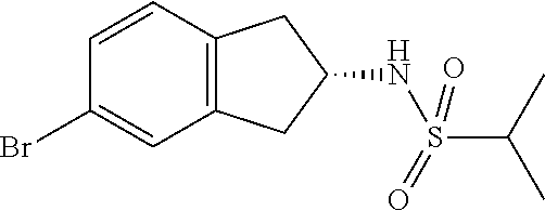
C1=CC2=C(C=C1Br)CC(NS(C(C)C)(=O)=O)C2
